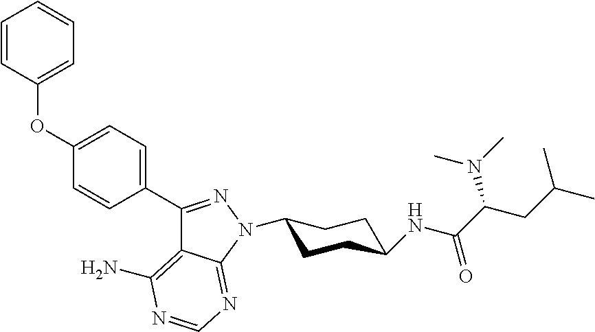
C1(N2C3=NC=NC(N)=C3C(C3=CC=C(OC4=CC=CC=C4)C=C3)=N2)CCC(NC(C(CC(C)C)N(C)C)=O)CC1
